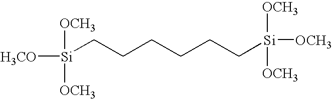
[H3CO][Si]([OCH3])([OCH3])CCCCCC[Si]([OCH3])([OCH3])[OCH3]
